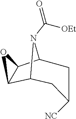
C12C3C(C(N1C(=O)[OEt])CC([NC])C2)O3
